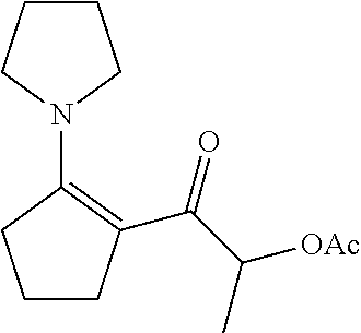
C1CCN(C2=C(C(C(C)[OAc])=O)CCC2)C1
